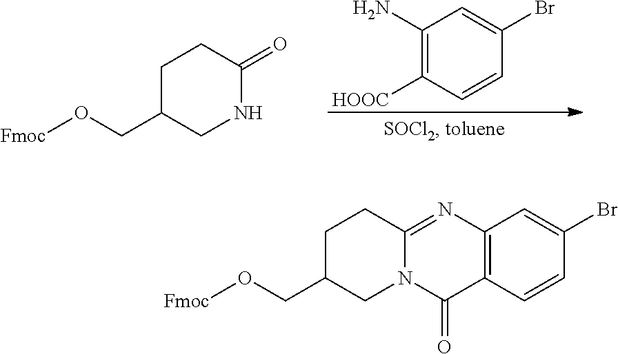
C1C(CO[Fmoc])CNC(=O)C1.[HOOC]C1=C(N)C=C(Br)C=C1.C1C(CO[Fmoc])CN2C(=NC3=C(C2=O)C=CC(Br)=C3)C1
